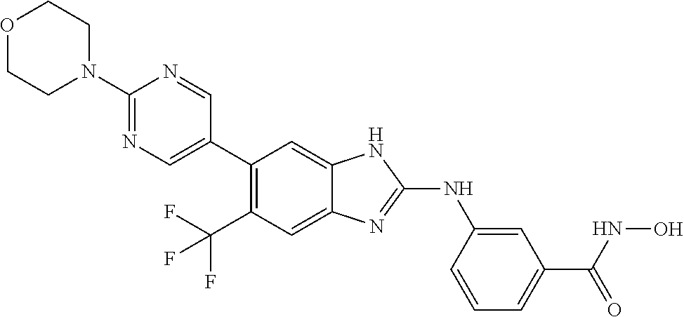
C1(N2CCOCC2)=NC=C(C2=C(C(F)(F)F)C=C3C(=C2)NC(NC2=CC(C(NO)=O)=CC=C2)=N3)C=N1
